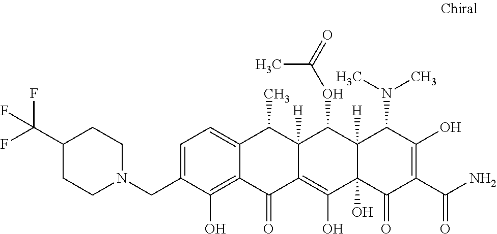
C1=C(CN2CCC(C(F)(F)F)CC2)C(O)=C2C(=C1)C(C)C1([H])C(=C(O)C3(O)C([H])(C1OC(=O)C)C(N(C)C)C(O)=C(C(N)=O)C3=O)C2=O
